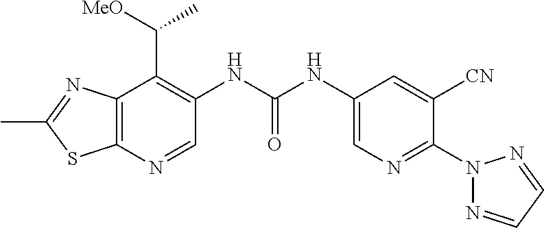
C12=C(N=CC(NC(NC3=CN=C(N4N=CC=N4)C([CN])=C3)=O)=C1C([MeO])C)SC(C)=N2
